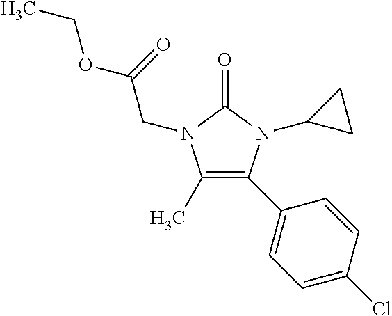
C1(C)=C(C2=CC=C(Cl)C=C2)N(C2CC2)C(=O)N1CC(=O)OCC
